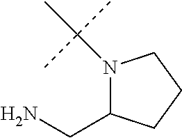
N1(C(C)(C)C)C(CN)CCC1
